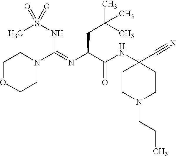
C(NS(C)(=O)=O)(=NC(C(NC1(C#N)CCN(CCC)CC1)=O)CC(C)(C)C)N1CCOCC1
